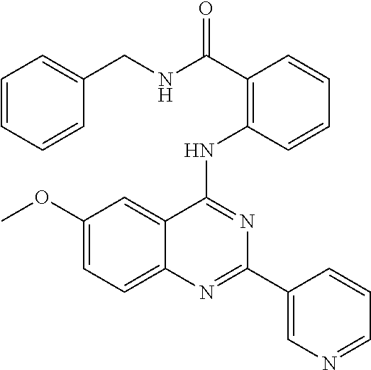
C1(OC)=CC=C2C(=C1)C(NC1=C(C(NCC3=CC=CC=C3)=O)C=CC=C1)=NC(C1=CN=CC=C1)=N2
